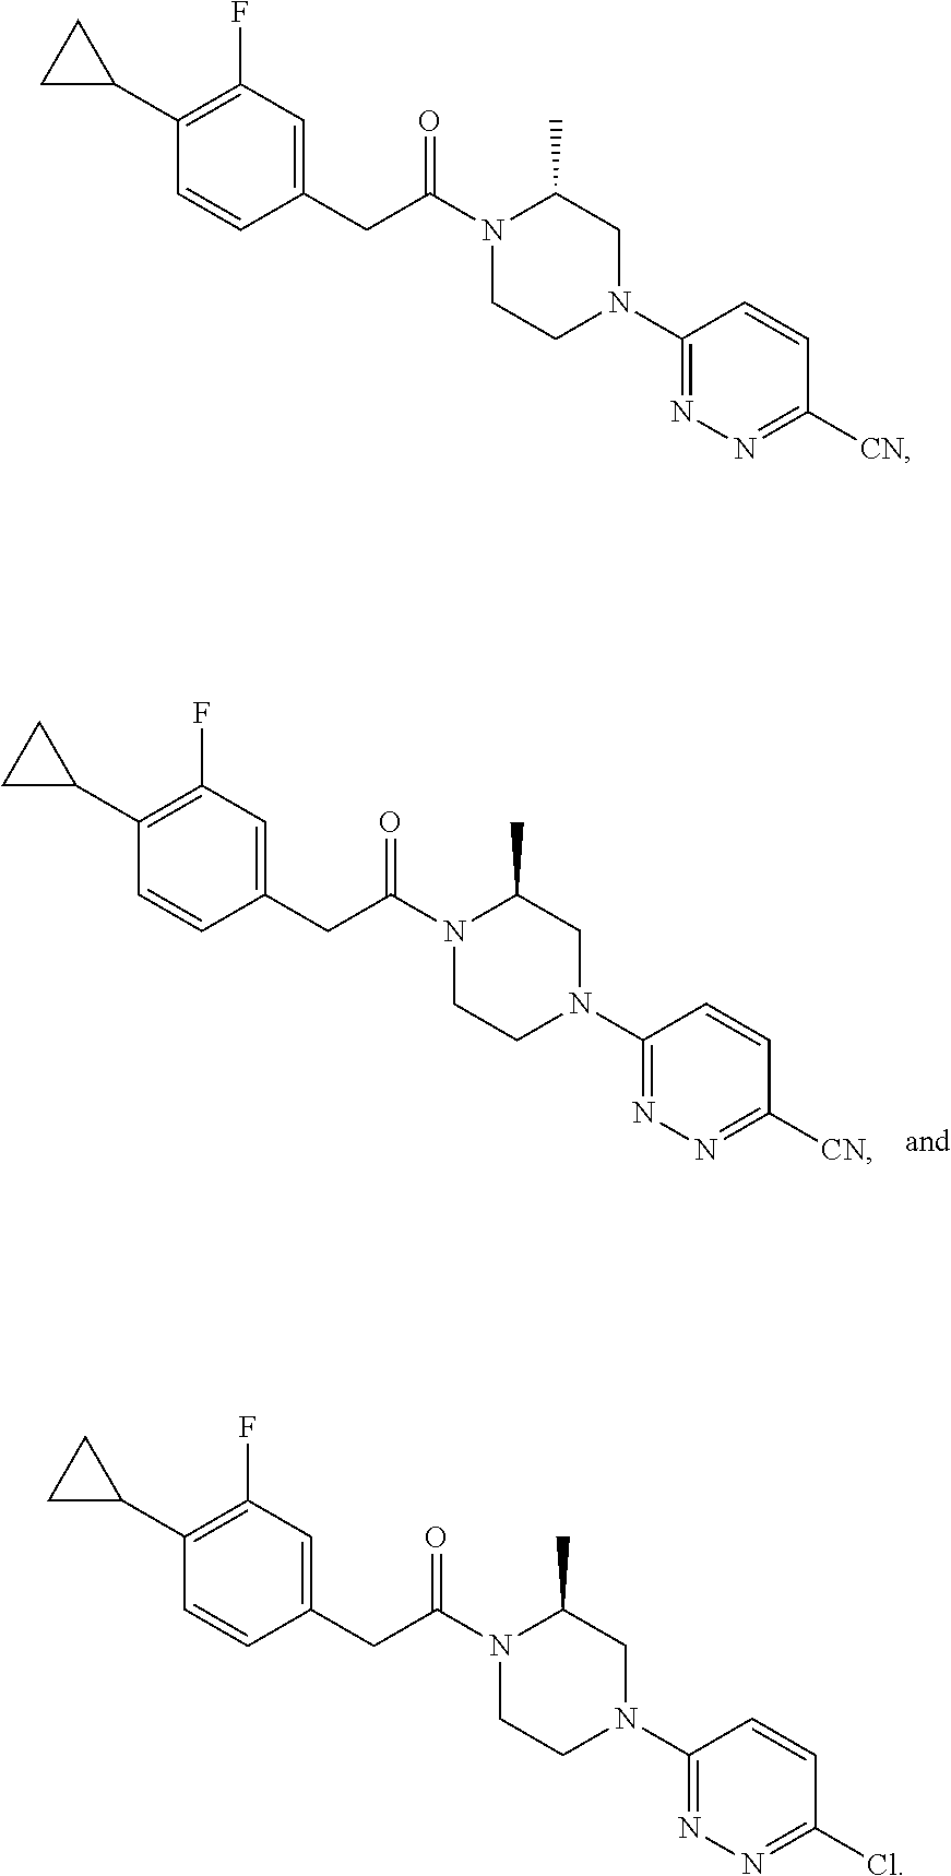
N1(C(CC2=CC(F)=C(C3CC3)C=C2)=O)CCN(C2=NN=C([CN])C=C2)CC1C.N1(C(CC2=CC(F)=C(C3CC3)C=C2)=O)CCN(C2=NN=C(Cl)C=C2)CC1C.N1(C(CC2=CC(F)=C(C3CC3)C=C2)=O)CCN(C2=NN=C([CN])C=C2)CC1C
